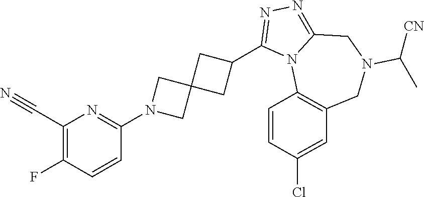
C1(C#N)=C(F)C=CC(N2CC3(C2)CC(C2=NN=C4N2C2=C(CN(C([CN])C)C4)C=C(Cl)C=C2)C3)=N1
